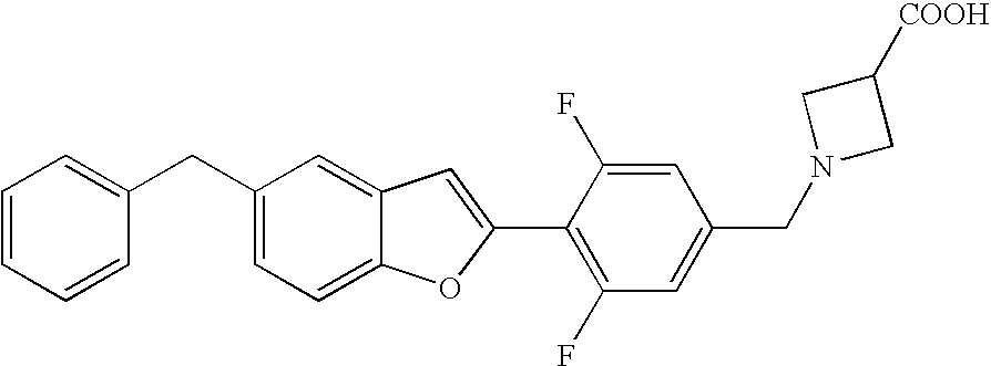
C1(C2=CC3=CC(CC4=CC=CC=C4)=CC=C3O2)=C(F)C=C(CN2CC([COOH])C2)C=C1F
